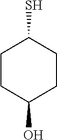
C1CC(O)CCC1S
